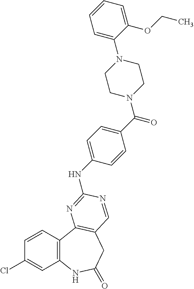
C1(Cl)=CC2=C(C=C1)C1=C(CC(=O)N2)C=NC(NC2=CC=C(C(=O)N3CCN(C4=CC=CC=C4OCC)CC3)C=C2)=N1
